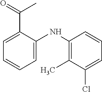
C1=C(NC2=C(C)C(Cl)=CC=C2)C(C(C)=O)=CC=C1
